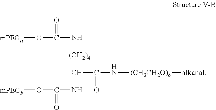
[(CH2)4](C(NC(=O)O[mPEGb])C(=O)N[(CH2CH2O)b][alkanal])NC(O[mPEGa])=O
